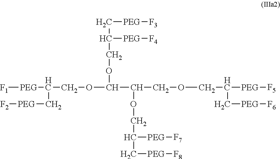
[F1][PEG]C(C[PEG][F2])COC(OCC([PEG][F4])C[PEG][F3])C(OCC([PEG][F7])C[PEG][F8])COCC([PEG][F5])C[PEG][F6]
